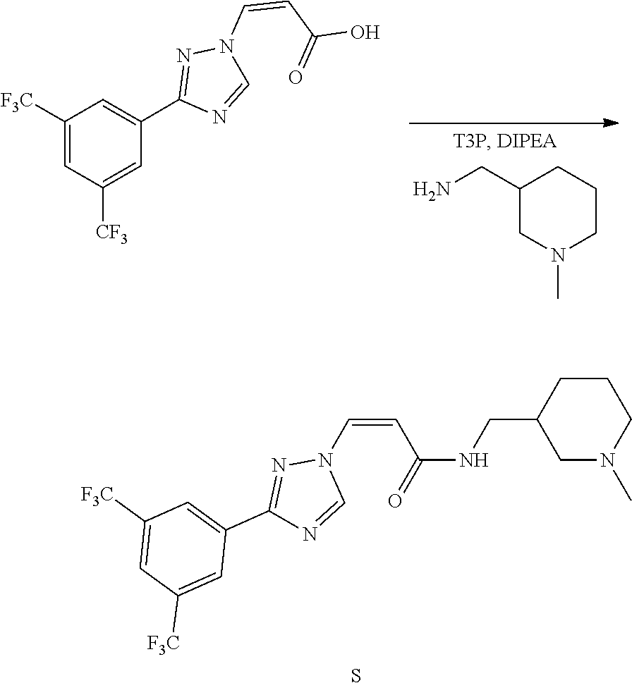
C1(C2=CC([F3C])=CC([CF3])=C2)=NN(C=CC(=O)O)C=N1.C1(CN)CN(C)CCC1.C1(C2=CC([F3C])=CC([F3C])=C2)=NN(C=CC(=O)NCC2CCCN(C)C2)C=N1.S
